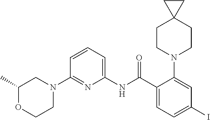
C1(N2CC(C)OCC2)=NC(NC(C2=CC=C(I)C=C2N2CCC3(CC2)CC3)=O)=CC=C1
